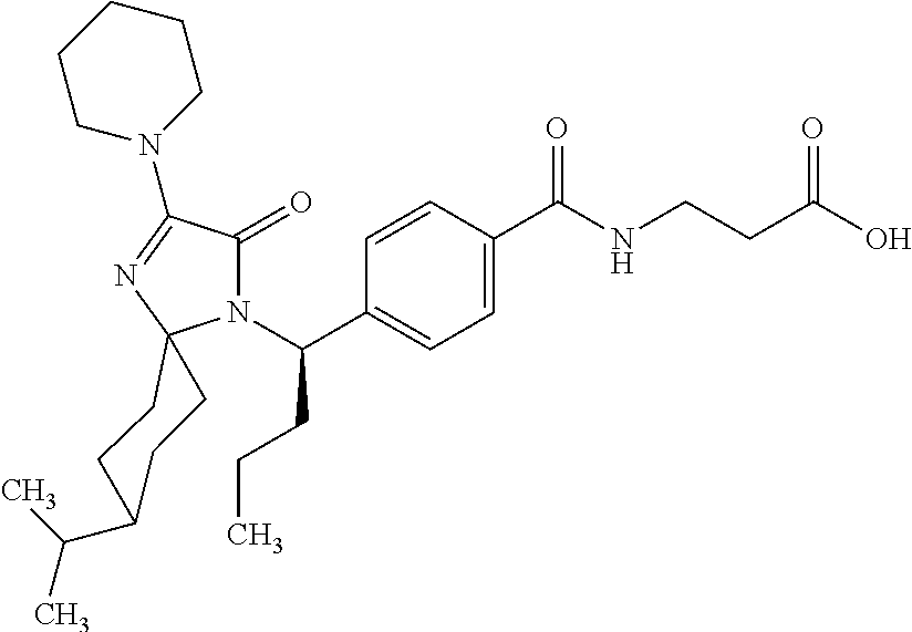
C1=C(C(=O)NCCC(=O)O)C=CC(C(N2C(=O)C(N3CCCCC3)=NC23CCC(C(C)C)CC3)CCC)=C1
